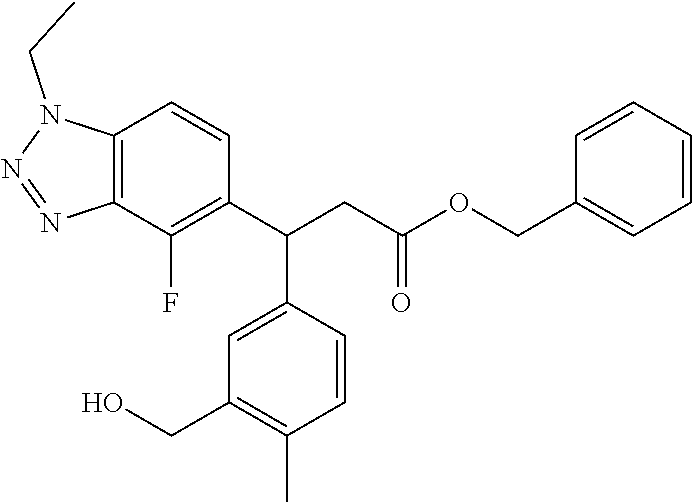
C12=C(C(F)=C(C(CC(OCC3=CC=CC=C3)=O)C3=CC(CO)=C(C)C=C3)C=C1)N=NN2CC
